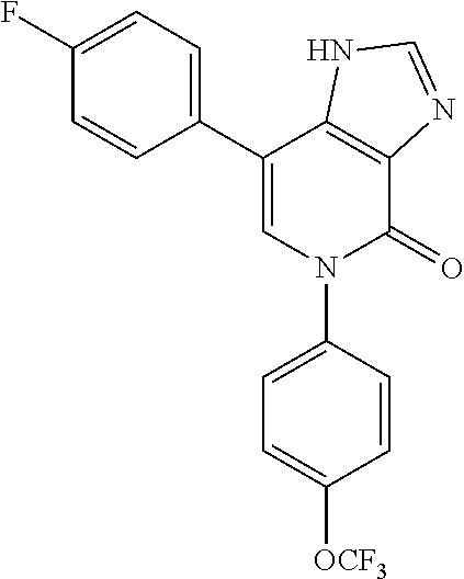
C12=C(C(C3=CC=C(F)C=C3)=CN(C3=CC=C([OCF3])C=C3)C1=O)NC=N2
